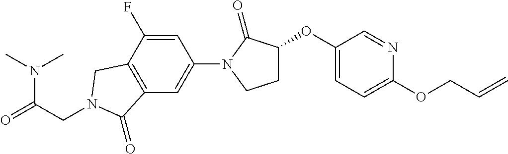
O=C(CN1CC2=C(C=C(N3C(=O)C(OC4=CC=C(OCC=C)N=C4)CC3)C=C2F)C1=O)N(C)C
